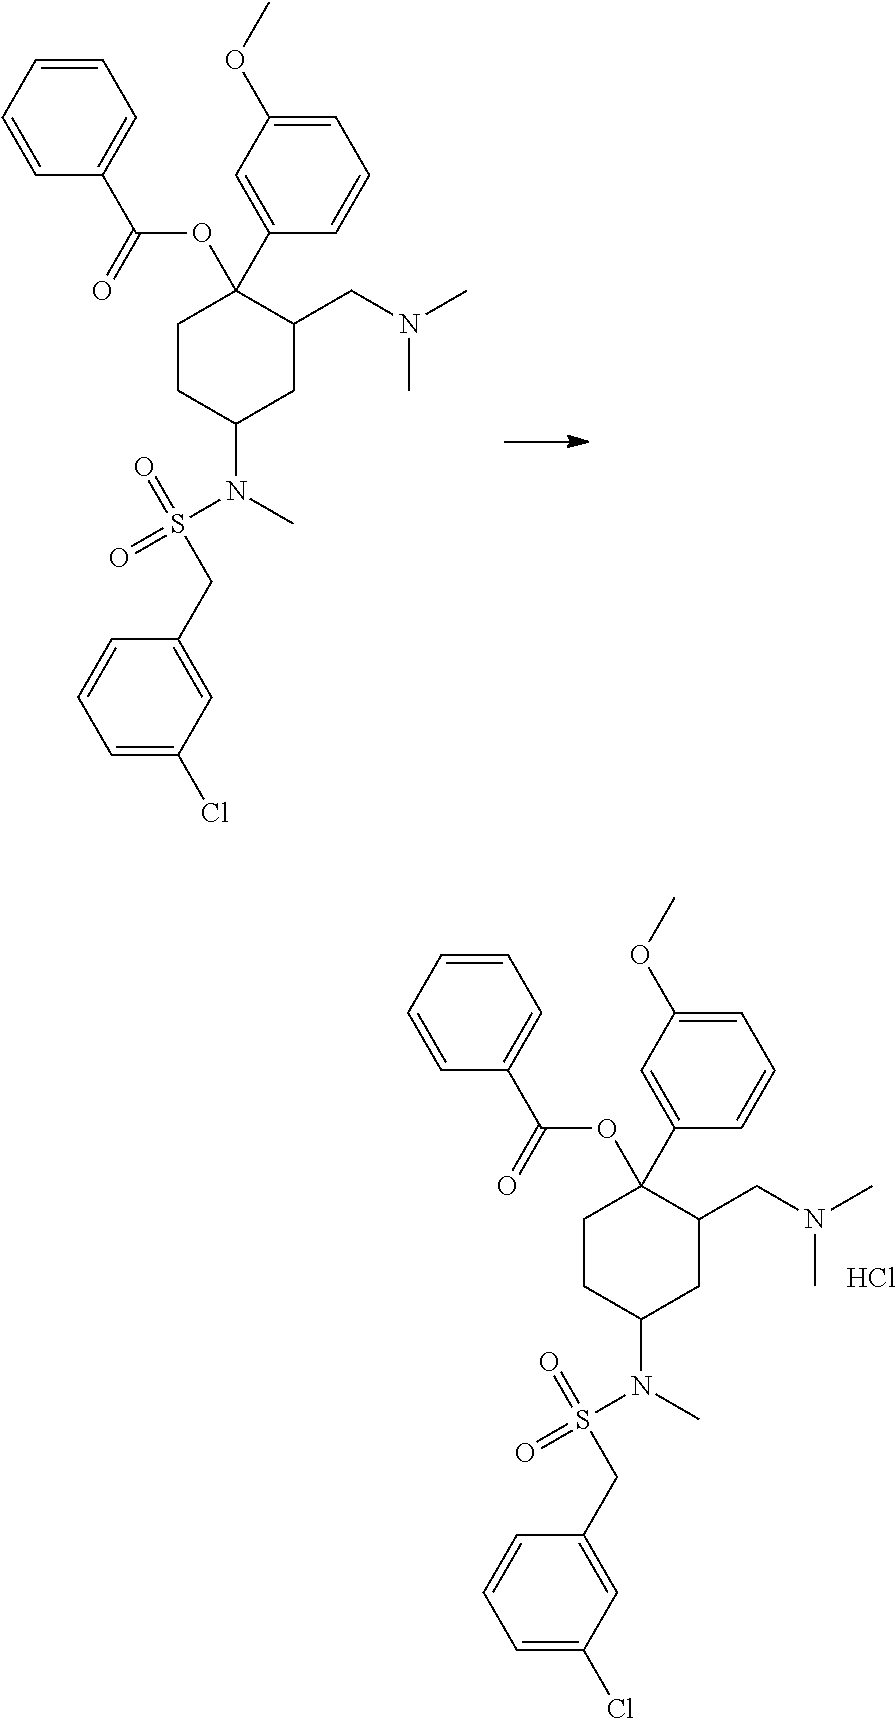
C1=CC=C(C(=O)OC2(C3=CC(OC)=CC=C3)CCC(N(S(=O)(=O)CC3=CC(Cl)=CC=C3)C)CC2CN(C)C)C=C1.C1=CC=C(C(=O)OC2(C3=CC(OC)=CC=C3)CCC(N(S(=O)(=O)CC3=CC(Cl)=CC=C3)C)CC2CN(C)C)C=C1.Cl
